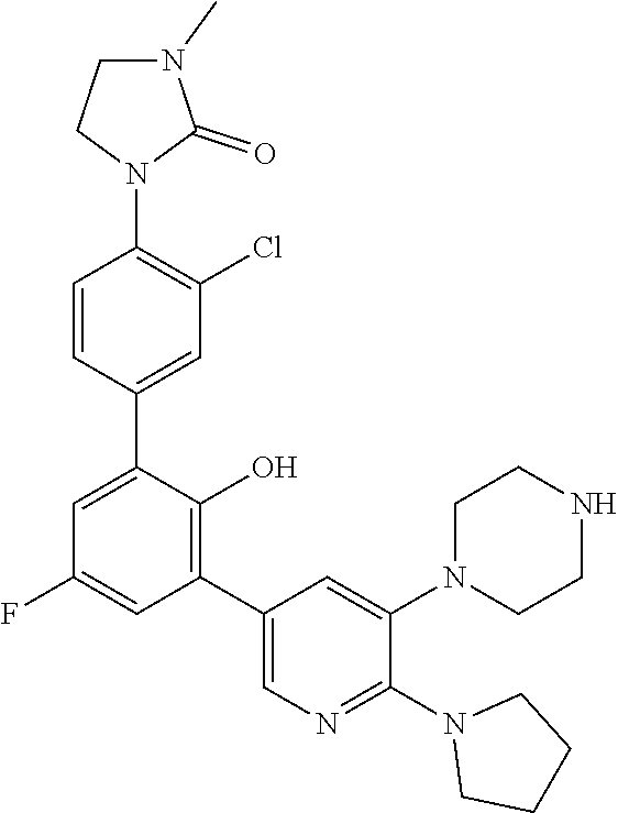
C1N(C)C(=O)N(C2=C(Cl)C=C(C3=CC(F)=CC(C4=CN=C(N5CCCC5)C(N5CCNCC5)=C4)=C3O)C=C2)C1
